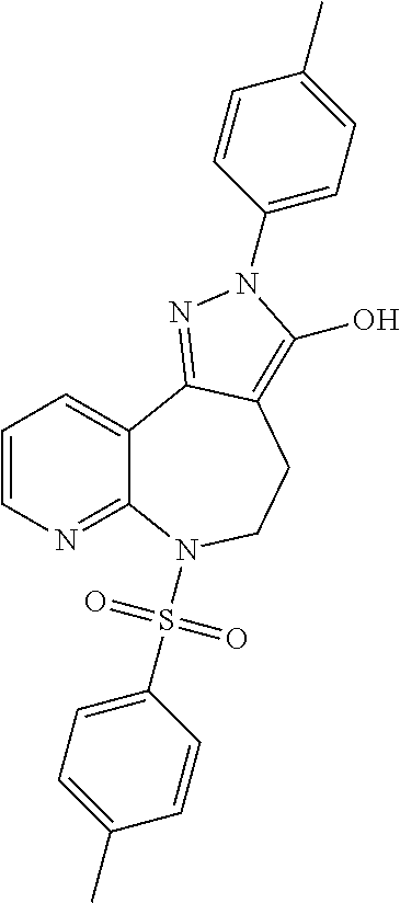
C1=CN=C2C(=C1)C1=NN(C3=CC=C(C)C=C3)C(O)=C1CCN2S(C1=CC=C(C)C=C1)(=O)=O
